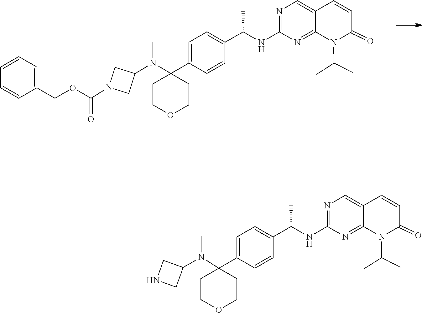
C12=CN=C(NC(C3=CC=C(C4(N(C5CN(C(OCC6=CC=CC=C6)=O)C5)C)CCOCC4)C=C3)C)N=C1N(C(C)C)C(=O)C=C2.N(C)(C1(C2=CC=C(C(NC3=NC=C4C=CC(=O)N(C(C)C)C4=N3)C)C=C2)CCOCC1)C1CNC1
